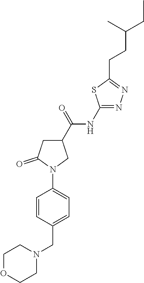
C(CCC1=NN=C(NC(C2CC(=O)N(C3=CC=C(CN4CCOCC4)C=C3)C2)=O)S1)(CC)C
